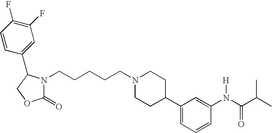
C1(=O)N(CCCCCN2CCC(C3=CC=CC(N(C(C(C)C)=O)[H])=C3)CC2)C(C2=CC(F)=C(F)C=C2)CO1
